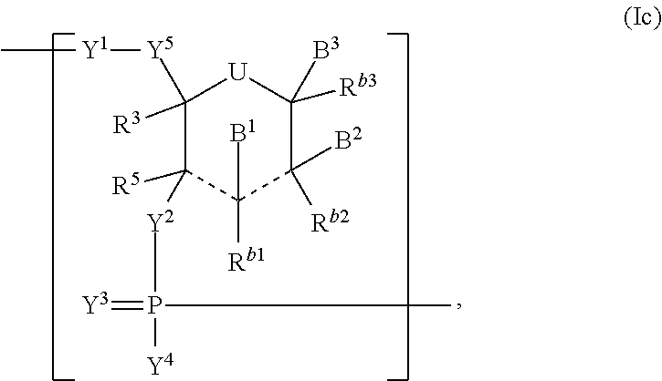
C1([Y5][Y1]C)([R3])C([R5])([Y2]P(=[Y3])([Y4])C)C([B1])([Rb1])C([Rb2])([B2])C([B3])([Rb3])[U]1
